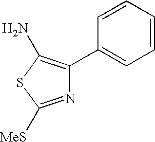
N1=C([MeS])SC(N)=C1C1=CC=CC=C1
